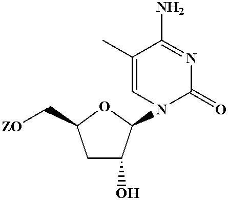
C1(C)=CN(C2C(O)CC(C[ZO])O2)C(=O)N=C1N
